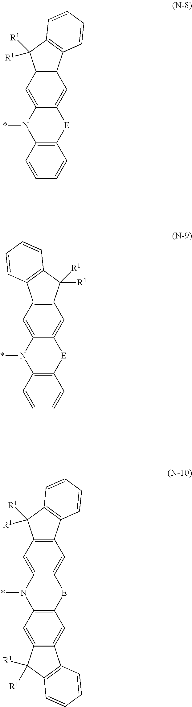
C12=C(C=C3C(=C1)[E]C1=C(N3*)C=CC=C1)C([R1])([R1])C1=C2C=CC=C1.C12=C(C=C3C(=C1)[E]C1=C(N3*)C=CC=C1)C1=C(C2([R1])[R1])C=CC=C1.C12=C(C=C3C(=C1)[E]C1=C(N3*)C=C3C(=C1)C1=C(C3([R1])[R1])C=CC=C1)C([R1])([R1])C1=C2C=CC=C1
